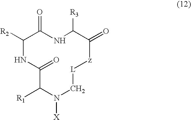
C1([R2])NC(=O)C([R1])N([X])C[L][z]C(=O)C([R3])NC1=O
